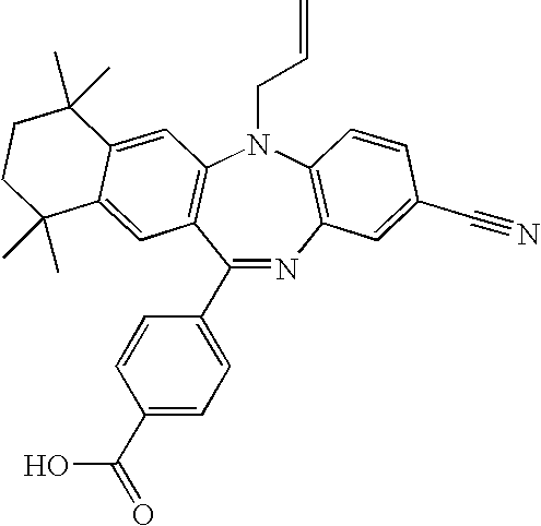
C1(C2=CC=C(C(=O)O)C=C2)=NC2=C(N(CC=C)C3=C1C=C1C(=C3)C(C)(C)CCC1(C)C)C=CC(C#N)=C2
